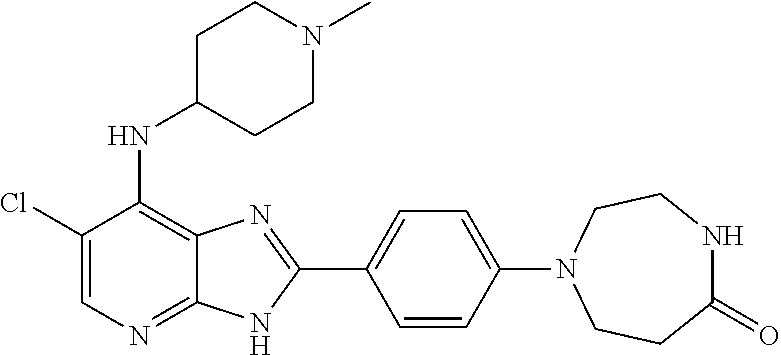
C1(Cl)=CN=C2C(=C1NC1CCN(C)CC1)N=C(C1=CC=C(N3CCC(=O)NCC3)C=C1)N2
